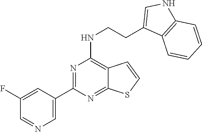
C1=NC=C(C2=NC(NCCC3=CNC4=C3C=CC=C4)=C3C(=N2)SC=C3)C=C1F
